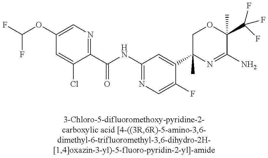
C1(OC(F)F)=CN=C(C(NC2=NC=C(F)C(C3(C)N=C(N)C(C)(C(F)(F)F)OC3)=C2)=O)C(Cl)=C1
